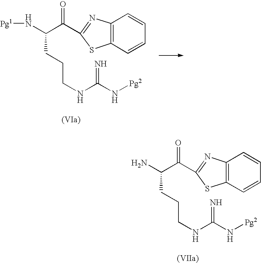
C12=C(C=CC=C1)SC(C(=O)C(N)CCCNC(N[Pg2])=N)=N2.C12=C(C=CC=C1)SC(C(=O)C(N[Pg1])CCCNC(N[Pg2])=N)=N2
